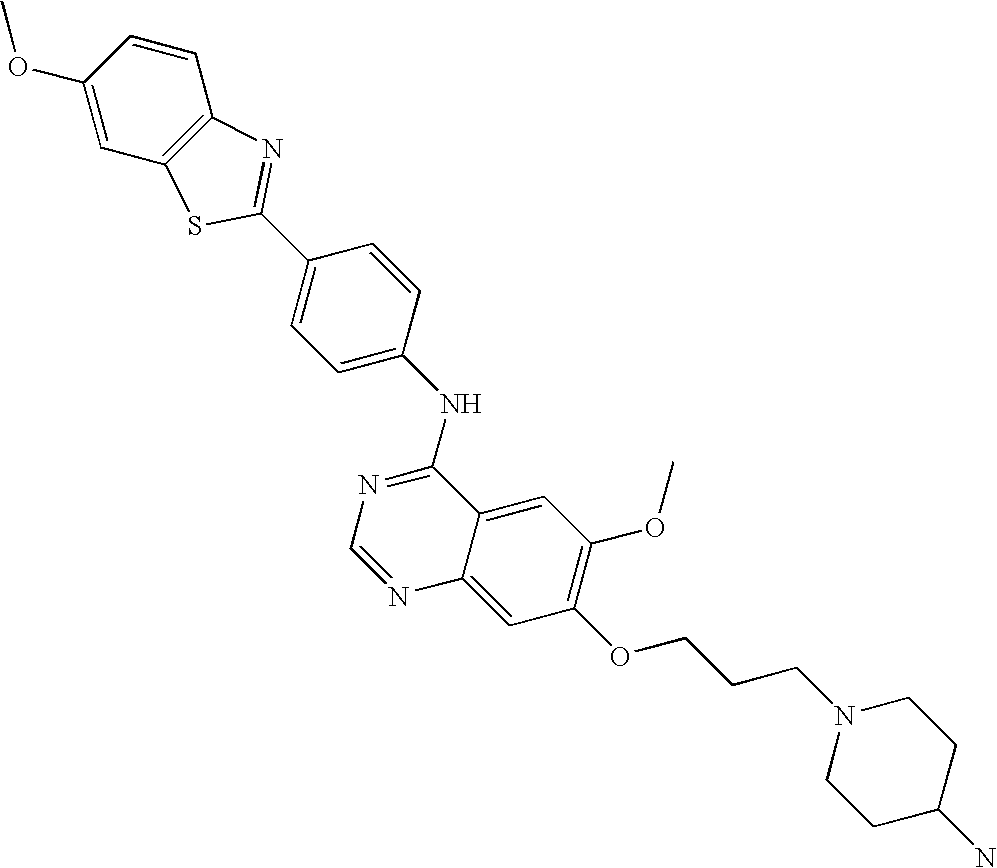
C1(OC)=CC2=C(C=C1)N=C(C1=CC=C(NC3=NC=NC4=CC(OCCCN5CCC(N)CC5)=C(OC)C=C34)C=C1)S2
